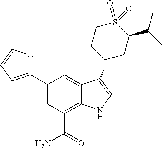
C1(C2=CC=CO2)=CC(C(N)=O)=C2C(=C1)C(C1CC(C(C)C)S(=O)(=O)CC1)=CN2
